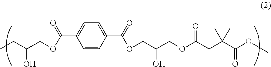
CCC(COC(C1=CC=C(C(=O)OCC(COC(CC(C(OC)=O)(C)C)=O)O)C=C1)=O)O
